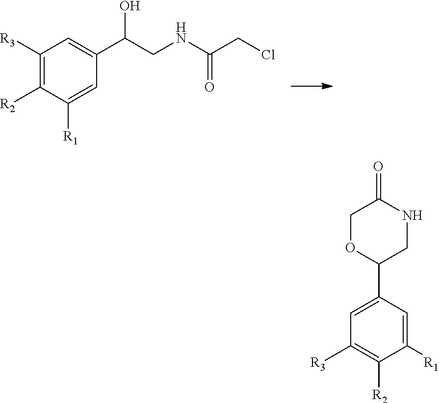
C1([R3])=C([R2])C([R1])=CC(C(CNC(CCl)=O)O)=C1.C1OC(C2=CC([R3])=C([R2])C([R1])=C2)CNC1=O
